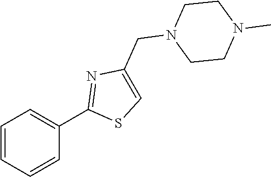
C1=CC=CC(C2=NC(CN3CCN(C)CC3)=CS2)=C1
